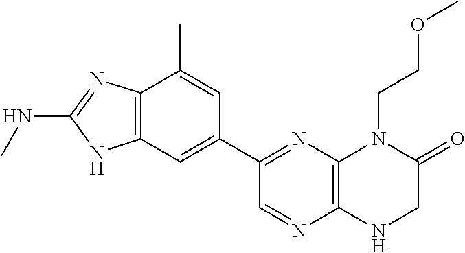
C1(C2=NC3=C(N=C2)NCC(=O)N3CCOC)=CC2=C(C(C)=C1)N=C(NC)N2
